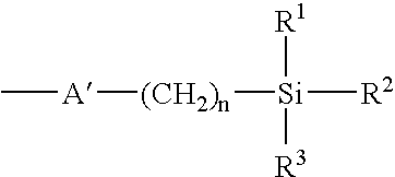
C[A][(CH2)n][Si]([R2])([R1])[R3]
